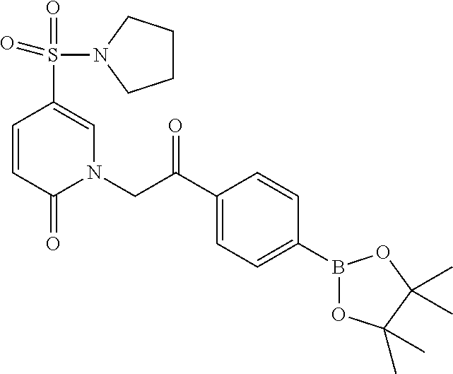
C1=CC(=O)N(CC(C2=CC=C(B3OC(C)(C)C(C)(C)O3)C=C2)=O)C=C1S(=O)(=O)N1CCCC1
